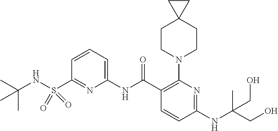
C1(NC(C2=C(N3CCC4(CC3)CC4)N=C(NC(CO)(C)CO)C=C2)=O)=CC=CC(S(NC(C)(C)C)(=O)=O)=N1
